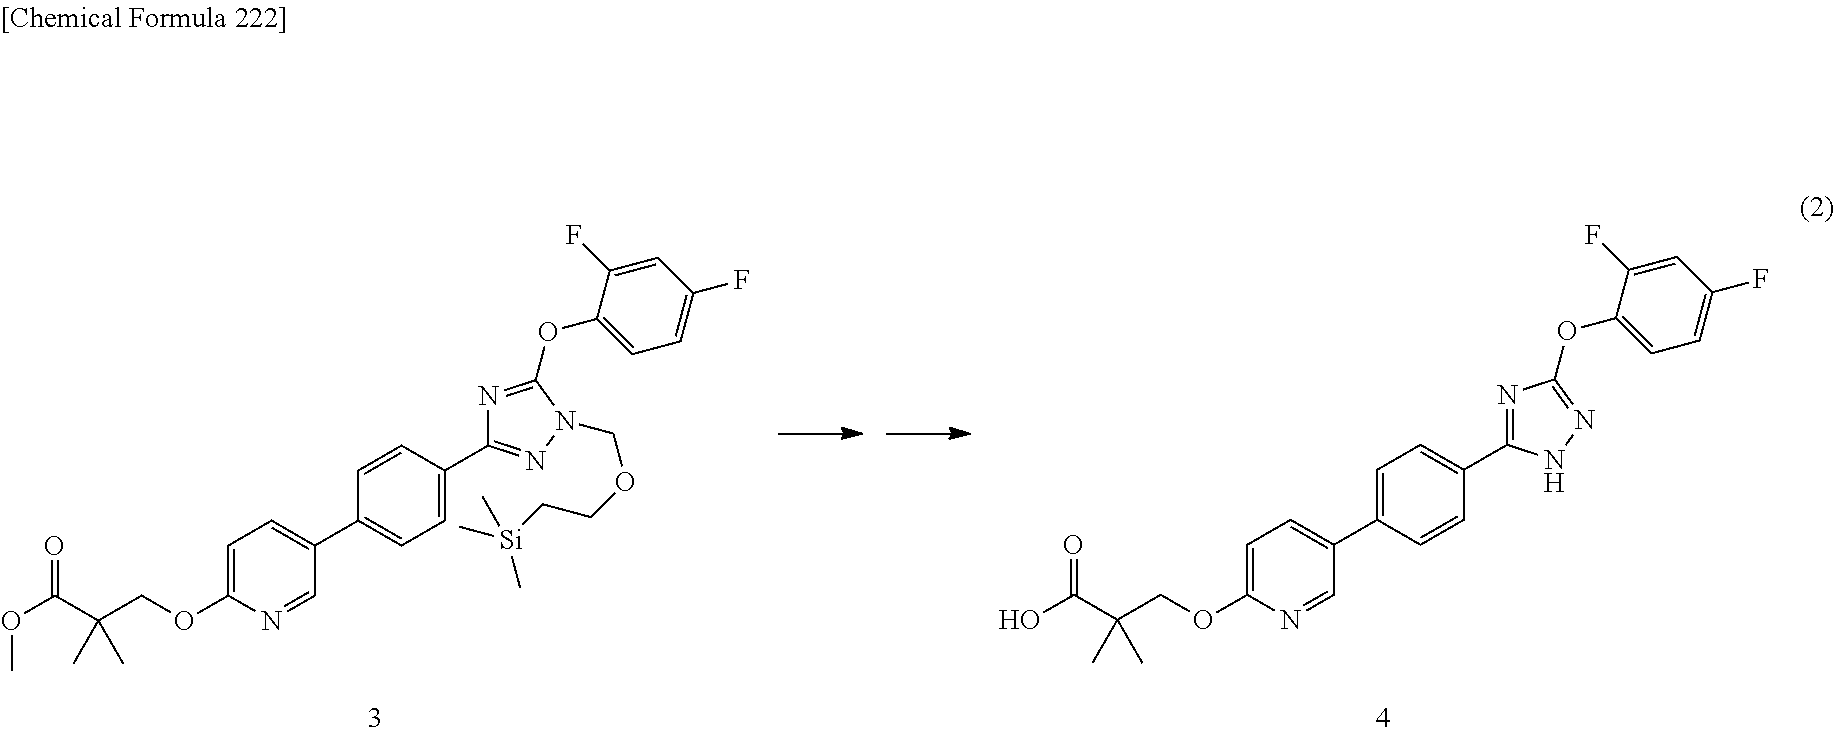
C1=C(C2=CC=C(OCC(C(O)=O)(C)C)N=C2)C=CC(C2=NC(OC3=CC=C(F)C=C3F)=NN2)=C1.C1=CC(C2=NN(COCC[Si](C)(C)C)C(OC3=CC=C(F)C=C3F)=N2)=CC=C1C1=CC=C(OCC(C(OC)=O)(C)C)N=C1
